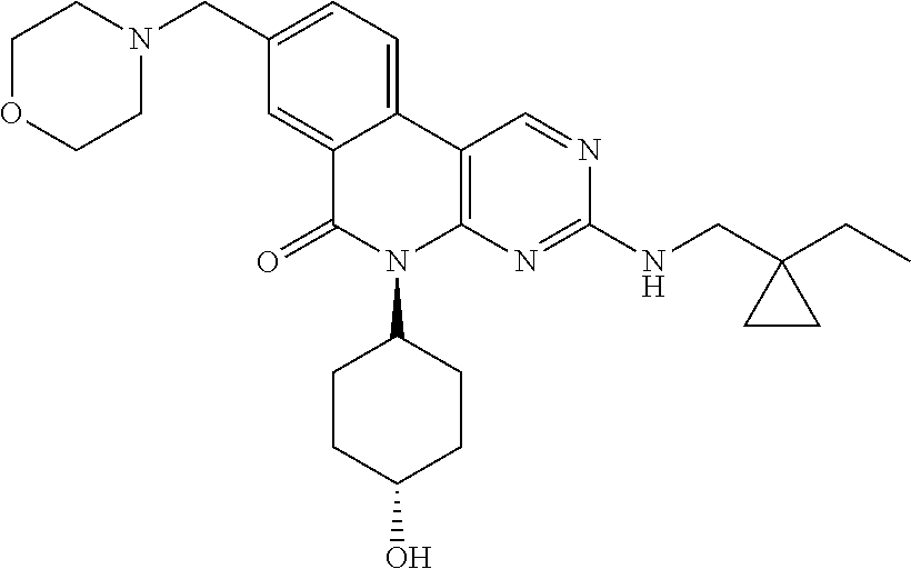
C12=CC(CN3CCOCC3)=CC=C1C1=C(N(C3CCC(O)CC3)C2=O)N=C(NCC2(CC)CC2)N=C1
